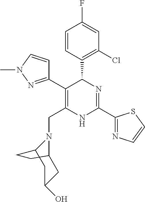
C1=CC(C2C(C3=NN(C)C=C3)=C(CN3CCCC3CC(C)O)NC(C3=NC=CS3)=N2)=C(Cl)C=C1F
